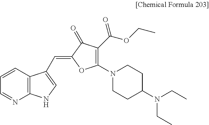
C1=CC2=C(N=C1)NC=C2C=C1OC(N2CCC(N(CC)CC)CC2)=C(C(OCC)=O)C1=O
